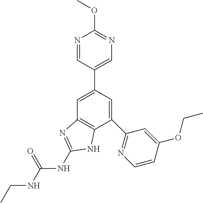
C1=C(C2=CN=C(OC)N=C2)C=C(C2=NC=CC(OCC)=C2)C2=C1N=C(NC(=O)NCC)N2
